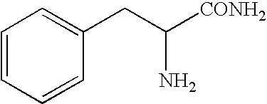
C1=CC=CC(CC([CONH2])N)=C1
